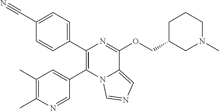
C1(C2=CC=C(C#N)C=C2)=C(C2=CC(C)=C(C)N=C2)N2C(=CN=C2)C(OCC2CN(C)CCC2)=N1
